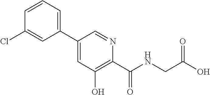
C1(C2=CC=CC(Cl)=C2)=CC(O)=C(C(NCC(O)=O)=O)N=C1
